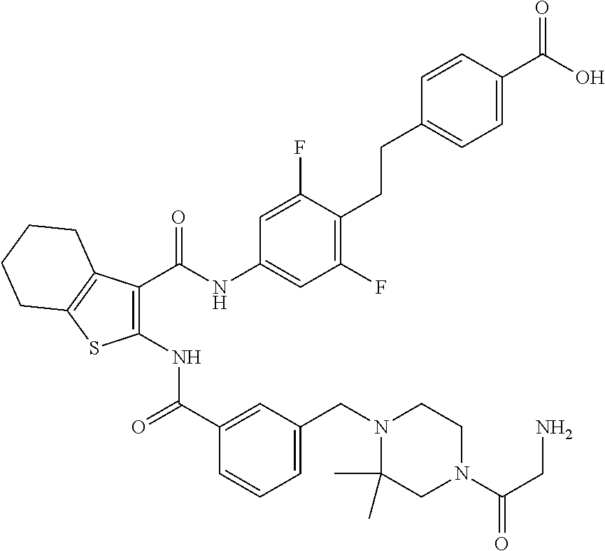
C1(C(NC2=CC(F)=C(CCC3=CC=C(C(O)=O)C=C3)C(F)=C2)=O)=C(NC(C2=CC(CN3C(C)(C)CN(C(CN)=O)CC3)=CC=C2)=O)SC2=C1CCCC2
